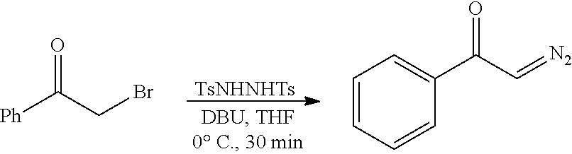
[TsNHNHTs].[Ph]C(CBr)=O.C1=CC=CC(C(C=[N2])=O)=C1
